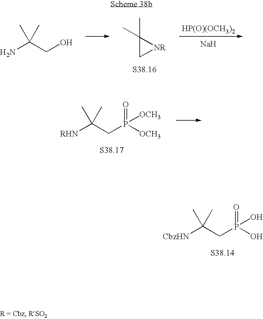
[CbzHN]C(CP(O)(O)=O)(C)C.C1(C)(C)C[NR]1.[HP(O)(OCH3)2].[Na].NC(CO)(C)C.[RHN]C(CP([OCH3])([OCH3])=O)(C)C
